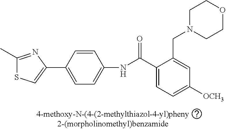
C1(C)=NC(C2=CC=C(NC(C3=CC=C([OCH3])C=C3CN3CCOCC3)=O)C=C2)=CS1
